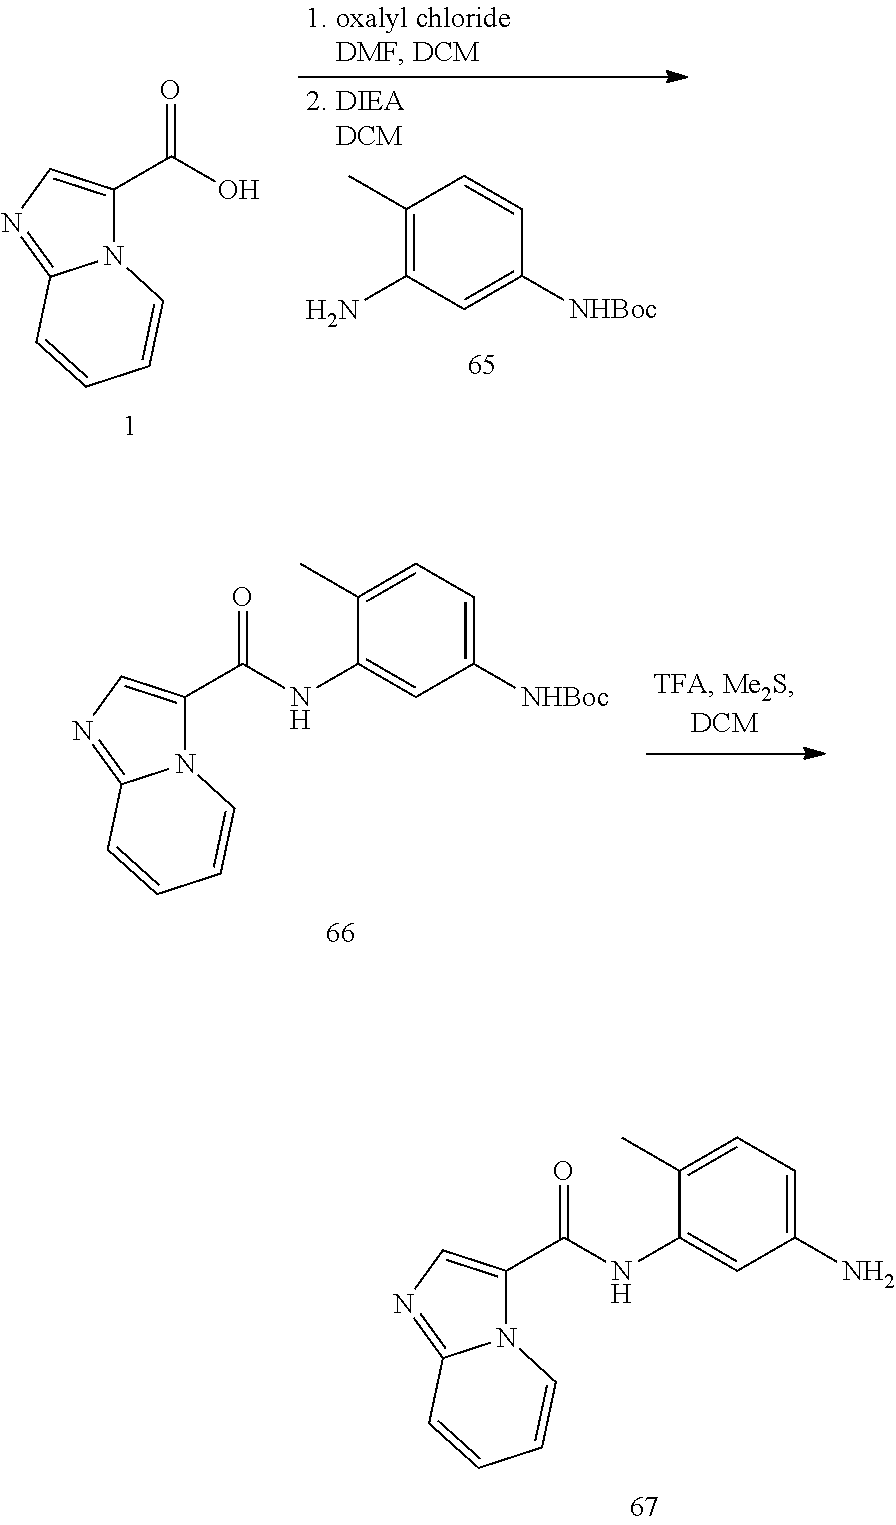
N12C(=NC=C1C(O)=O)C=CC=C2.C1=C([NHBoc])C=CC(C)=C1N.N12C(=NC=C1C(NC1=CC([NHBoc])=CC=C1C)=O)C=CC=C2.N12C(=NC=C1C(NC1=CC(N)=CC=C1C)=O)C=CC=C2
